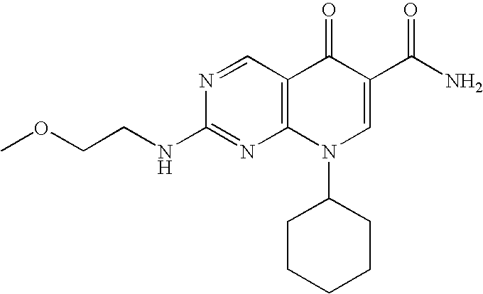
COCCNC1=NC2=C(C=N1)C(=O)C(C(N)=O)=CN2C1CCCCC1
